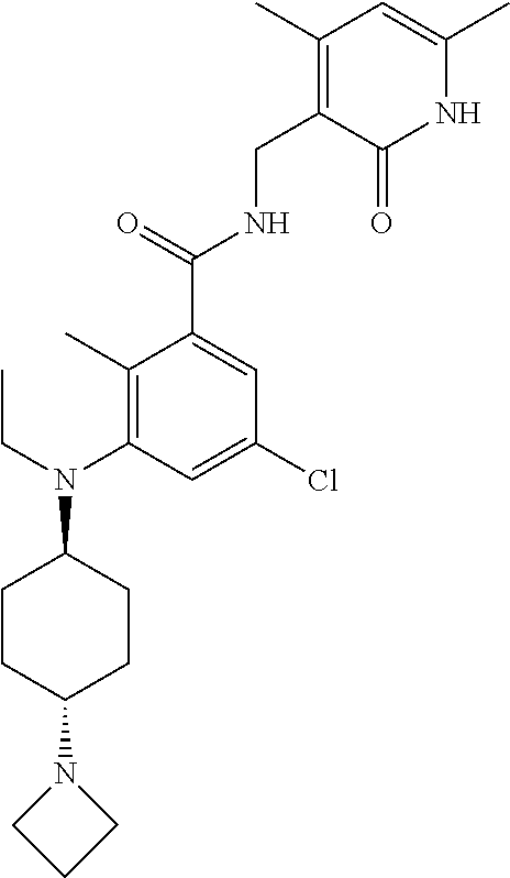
C1(C)=C(N(CC)C2CCC(N3CCC3)CC2)C=C(Cl)C=C1C(=O)NCC1=C(C)C=C(C)NC1=O
